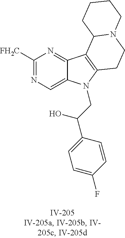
C1([FH2C])=NC=C2C(=N1)C1=C(N2CC(C2=CC=C(F)C=C2)O)CCN2C1CCCC2
